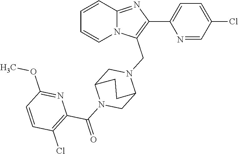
C1=CC2=NC(C3=CC=C(Cl)C=N3)=C(CN3CC4N(C(=O)C5=C(Cl)C=CC(OC)=N5)CC3CC4)N2C=C1
